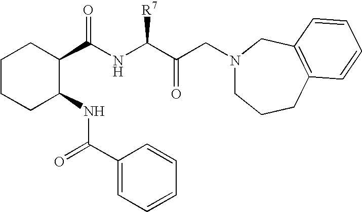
C(NC(C(CN1CCCC2=C(C1)C=CC=C2)=O)[R7])(C1CCCCC1NC(C1=CC=CC=C1)=O)=O
